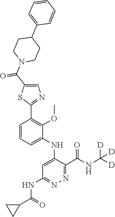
C1=CC=C(NC2=CC(NC(C3CC3)=O)=NN=C2C(NC([D])([D])[D])=O)C(OC)=C1C1=NC=C(C(N2CCC(C3=CC=CC=C3)CC2)=O)S1
